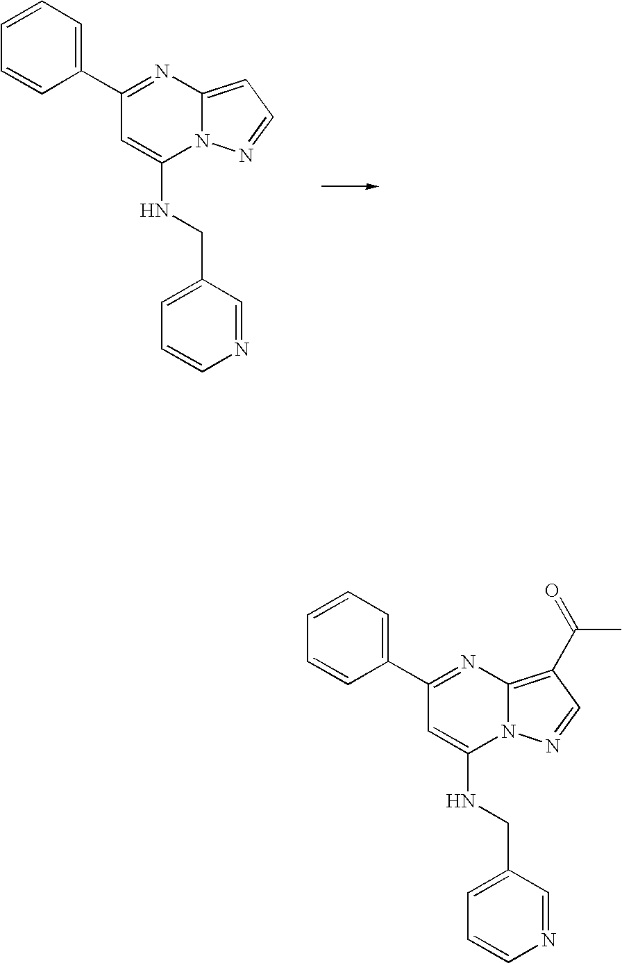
C1(C2=CC=CC=C2)=NC2=C(C(C)=O)C=NN2C(NCC2=CC=CN=C2)=C1.C1(C2=CC=CC=C2)=NC2=CC=NN2C(NCC2=CC=CN=C2)=C1
